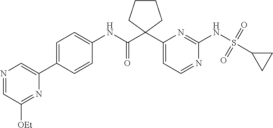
C1(NC(C2(C3=CC=NC(NS(C4CC4)(=O)=O)=N3)CCCC2)=O)=CC=C(C2=CN=CC([OEt])=N2)C=C1
